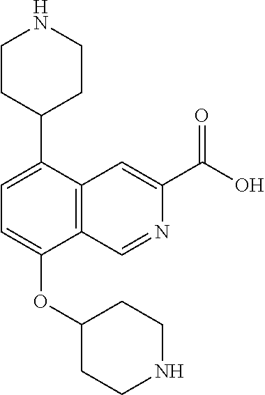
C1=C(C2CCNCC2)C2=C(C(OC3CCNCC3)=C1)C=NC(C(O)=O)=C2
